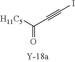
C(=O)([H11C5])C#CI
